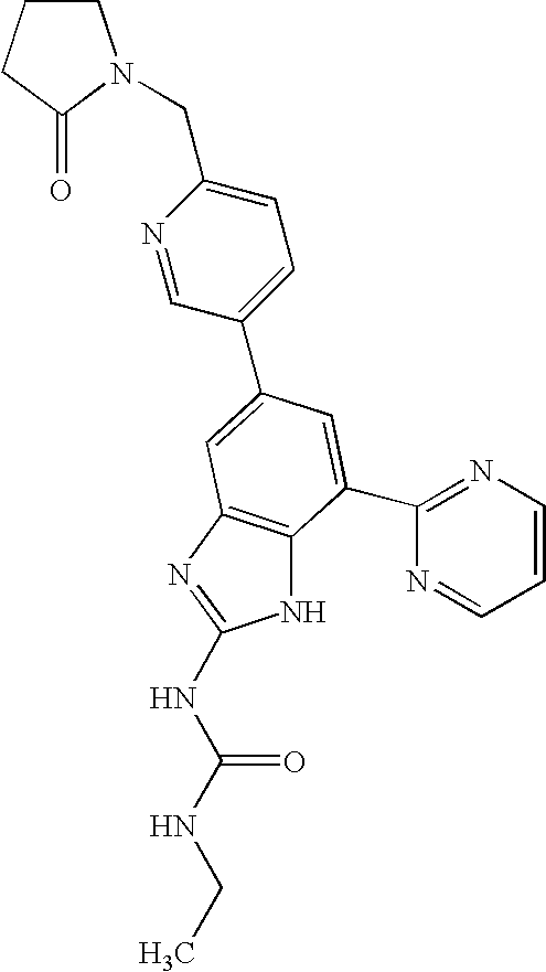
N1C2=C(N=C1NC(NCC)=O)C=C(C1=CC=C(CN3CCCC3=O)N=C1)C=C2C1=NC=CC=N1
